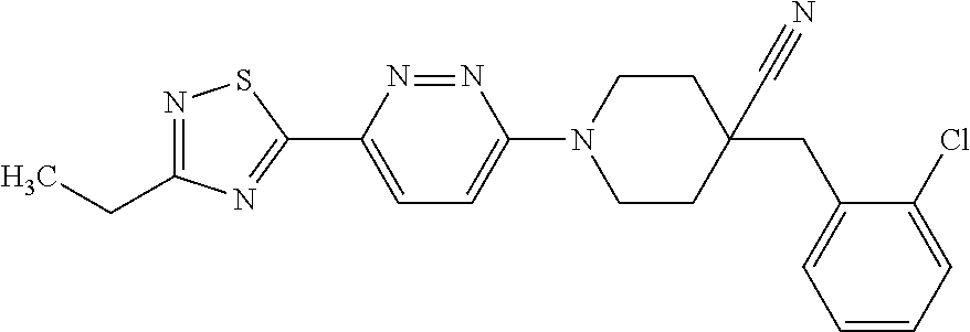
N1=C(CC)N=C(C2=CC=C(N3CCC(C#N)(CC4=CC=CC=C4Cl)CC3)N=N2)S1
